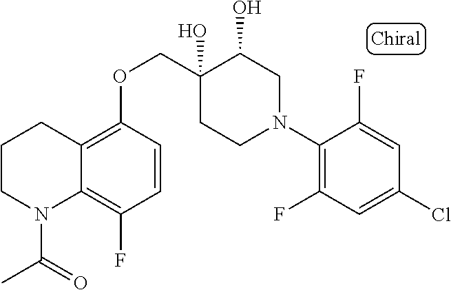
C1(N2CC(O)C(O)(COC3=C4C(=C(F)C=C3)N(C(=O)C)CCC4)CC2)=C(F)C=C(Cl)C=C1F
